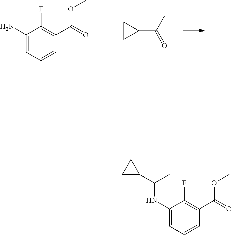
C1(F)=C(C(OC)=O)C=CC=C1N.C1C(C(C)=O)C1.C1(F)=C(C(OC)=O)C=CC=C1NC(C1CC1)C
